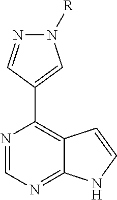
N1=CC(C2=C3C(=NC=N2)NC=C3)=CN1[R]
